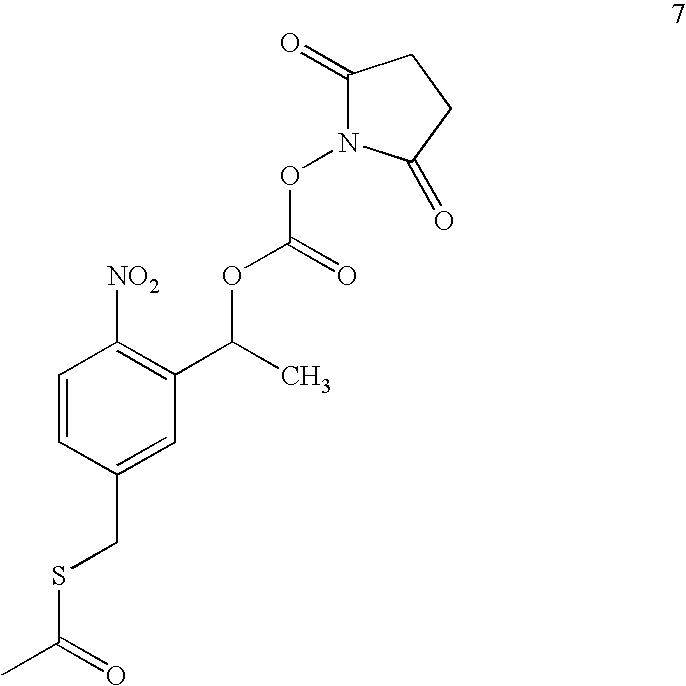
C1=CC(CSC(C)=O)=CC(C(C)OC(=O)ON2C(=O)CCC2=O)=C1[NO2]
